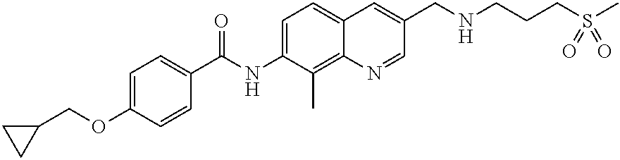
C1=C(OCC2CC2)C=CC(C(NC2=CC=C3C(=C2C)N=CC(CNCCCS(C)(=O)=O)=C3)=O)=C1
